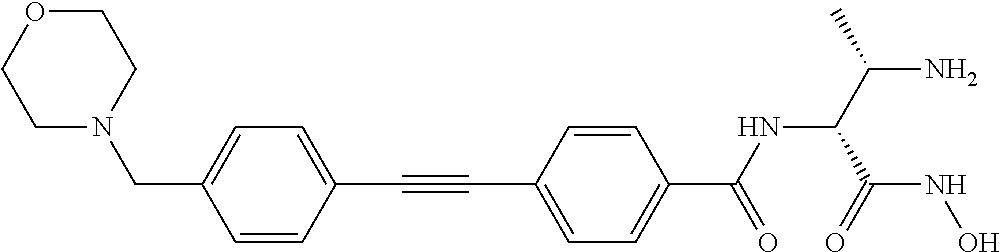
C(C1=CC=C(C(=O)NC(C(C)N)C(=O)NO)C=C1)#CC1=CC=C(CN2CCOCC2)C=C1
